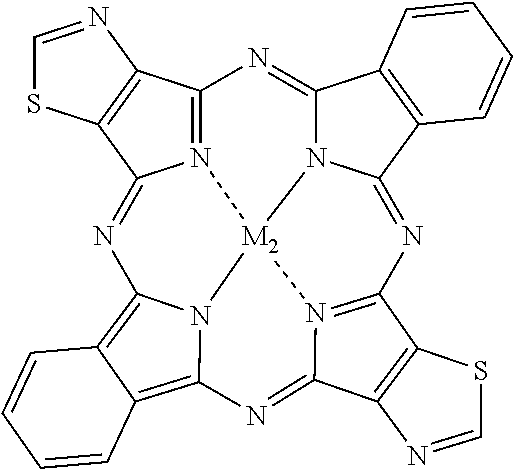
N12=C3C4=C(C1=NC1=C5C(=C6N1[M2]21N2C(=N3)C3=C(C2=NC2=N1C(=N6)C1=C2SC=N1)C=CC=C3)C=CC=C5)SC=N4
